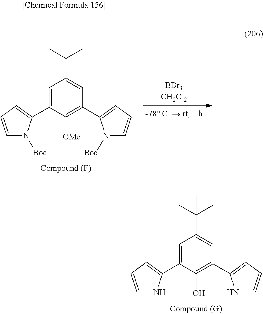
C1=C(C2=CC=CN2)C(O)=C(C2=CC=CN2)C=C1C(C)(C)C.C1=C(C2=CC=CN2[Boc])C([OMe])=C(C2=CC=CN2[Boc])C=C1C(C)(C)C
